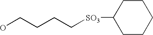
C(CCC[SO3]C1CCCCC1)O
